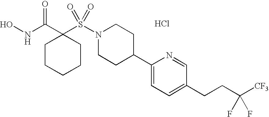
ONC(=O)C1(S(N2CCC(C3=CC=C(CCC([CF3])(F)F)C=N3)CC2)(=O)=O)CCCCC1.Cl
